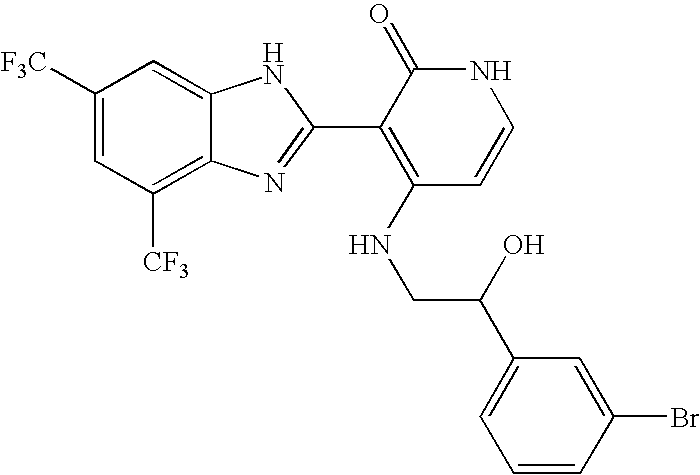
C1([CF3])=C2C(=CC([F3C])=C1)NC(C1=C(NCC(C3=CC=CC(Br)=C3)O)C=CNC1=O)=N2
